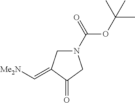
N1(C(OC(C)(C)C)=O)CC(=C[Me2N])C(=O)C1
